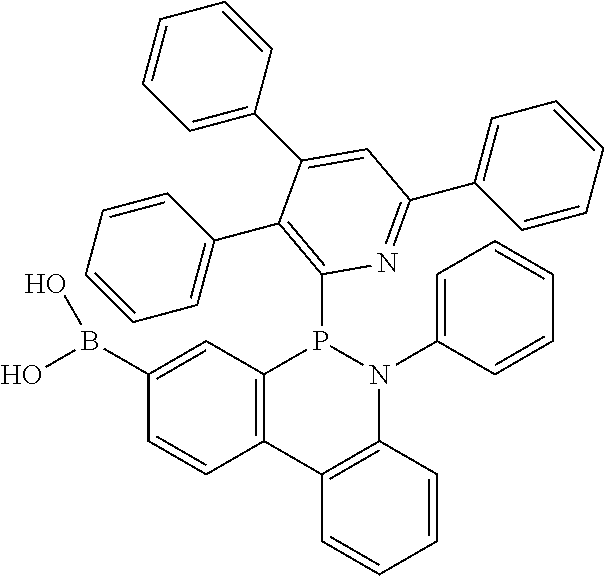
C12=C(C3=C(N(C4=CC=CC=C4)P1C1=C(C4=CC=CC=C4)C(C4=CC=CC=C4)=CC(C4=CC=CC=C4)=N1)C=CC=C3)C=CC(B(O)O)=C2
